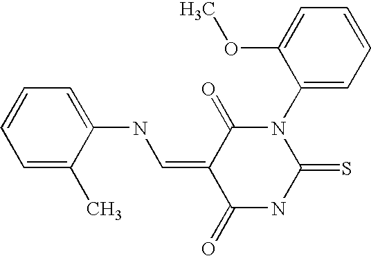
C1=C(NC=C2C(=O)N(C3=CC=CC=C3OC)C(=S)NC2=O)C(C)=CC=C1
